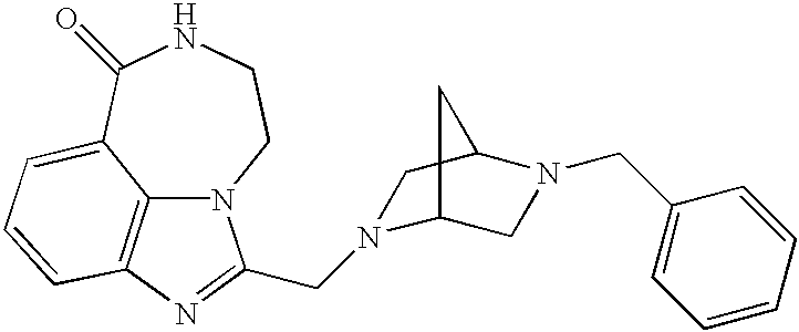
C12=C3N=C(CN4C5CN(CC6=CC=CC=C6)C(C4)C5)N1CCNC(=O)C2=CC=C3
